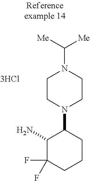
N1(C2C(N)C(F)(F)CCC2)CCN(C([Me])[Me])CC1
